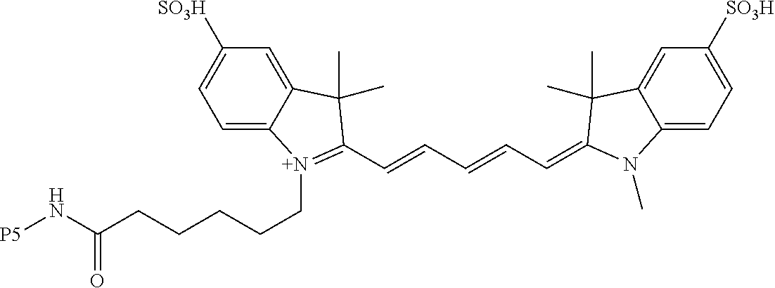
[P5]NC(CCCCC[N+]1=C(C=CC=CC=C2C(C)(C)C3=CC([SO3H])=CC=C3N2C)C(C)(C)C2=CC([SO3H])=CC=C21)=O
